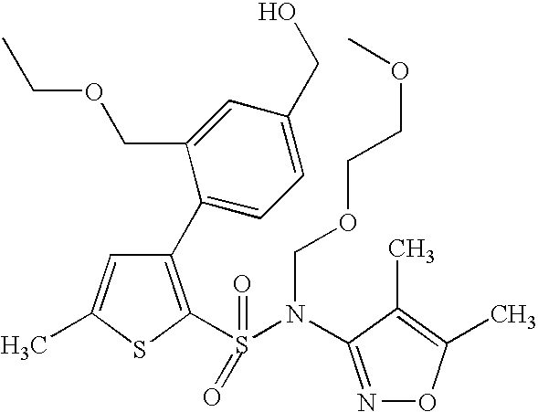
C1(C2=CC=C(CO)C=C2COCC)=C(S(=O)(N(COCCOC)C2=NOC(C)=C2C)=O)SC(C)=C1
